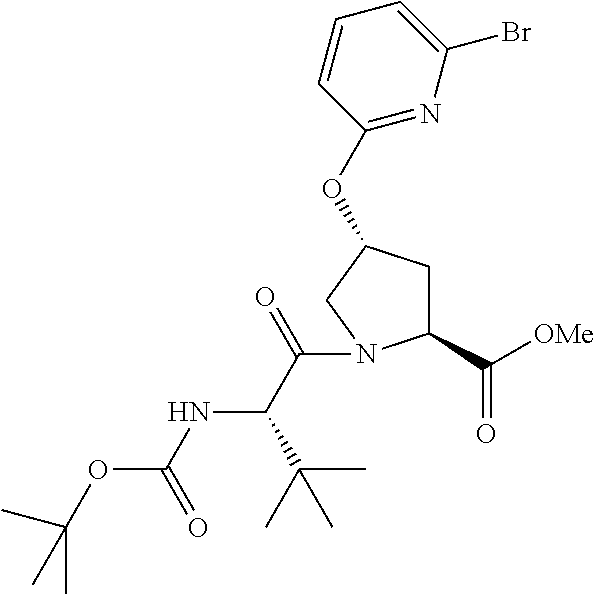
C1(OC2CC(C([OMe])=O)N(C(=O)C(NC(=O)OC(C)(C)C)C(C)(C)C)C2)=NC(Br)=CC=C1
